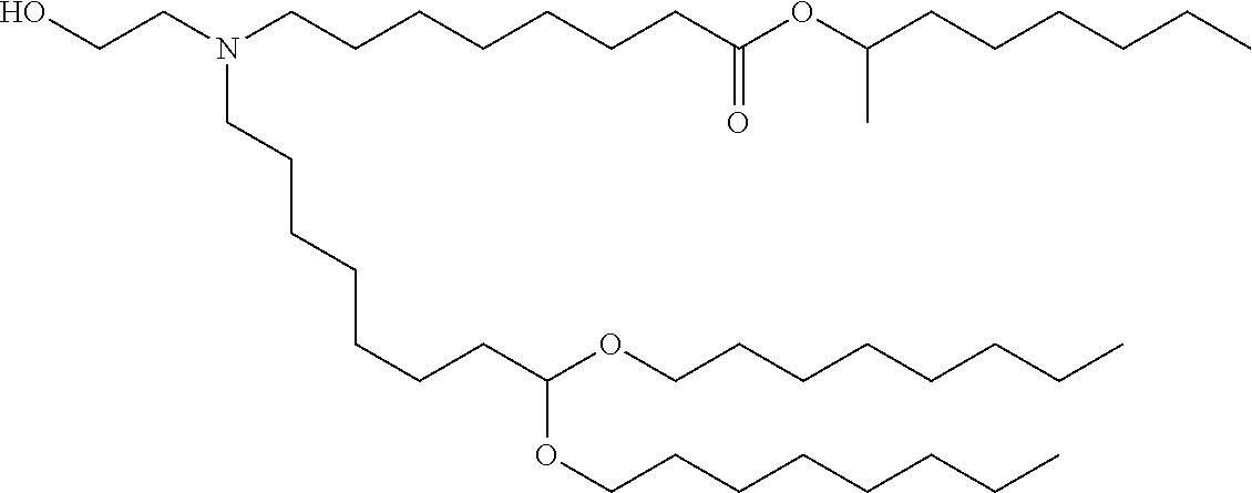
OCCN(CCCCCCCC(OC(CCCCCC)C)=O)CCCCCCCC(OCCCCCCCC)OCCCCCCCC
